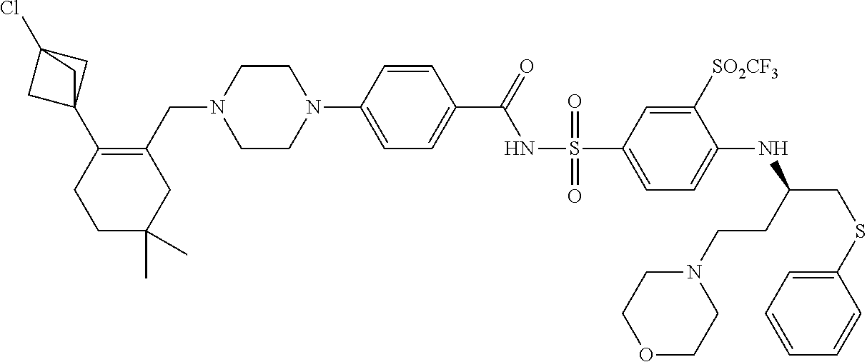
C1=CC(N2CCN(CC3=C(C45CC(Cl)(C4)C5)CCC(C)(C)C3)CC2)=CC=C1C(=O)NS(C1=CC=C(NC(CSC2=CC=CC=C2)CCN2CCOCC2)C([SO2CF3])=C1)(=O)=O
